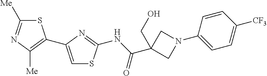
S1C([Me])=NC([Me])=C1C1=CSC(NC(C2(CO)CN(C3=CC=C([CF3])C=C3)C2)=O)=N1
